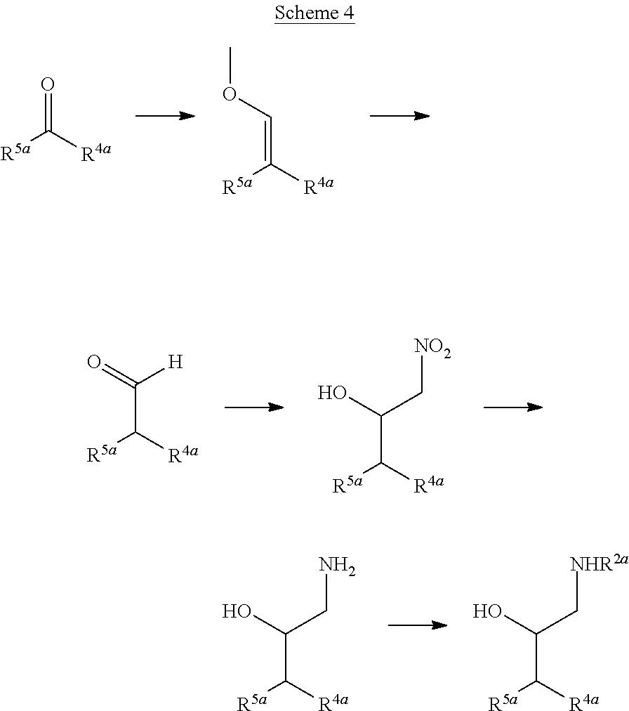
O=C([R4a])[R5a].C(=C([R4a])[R5a])OC.C(C([R4a])[R5a])(=O)[H].C(C([R4a])[R5a])(O)C[NO2].C(C([R4a])[R5a])(O)CN.C(C([R4a])[R5a])(O)C[NHR2a]
